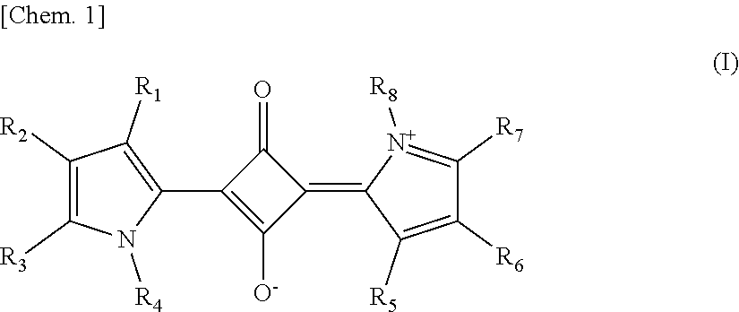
C1(=O)C(C2=C([R1])C([R2])=C([R3])N2[R4])=C([O-])C1=C1C([R5])=C([R6])C([R7])=[N+]1[R8]
